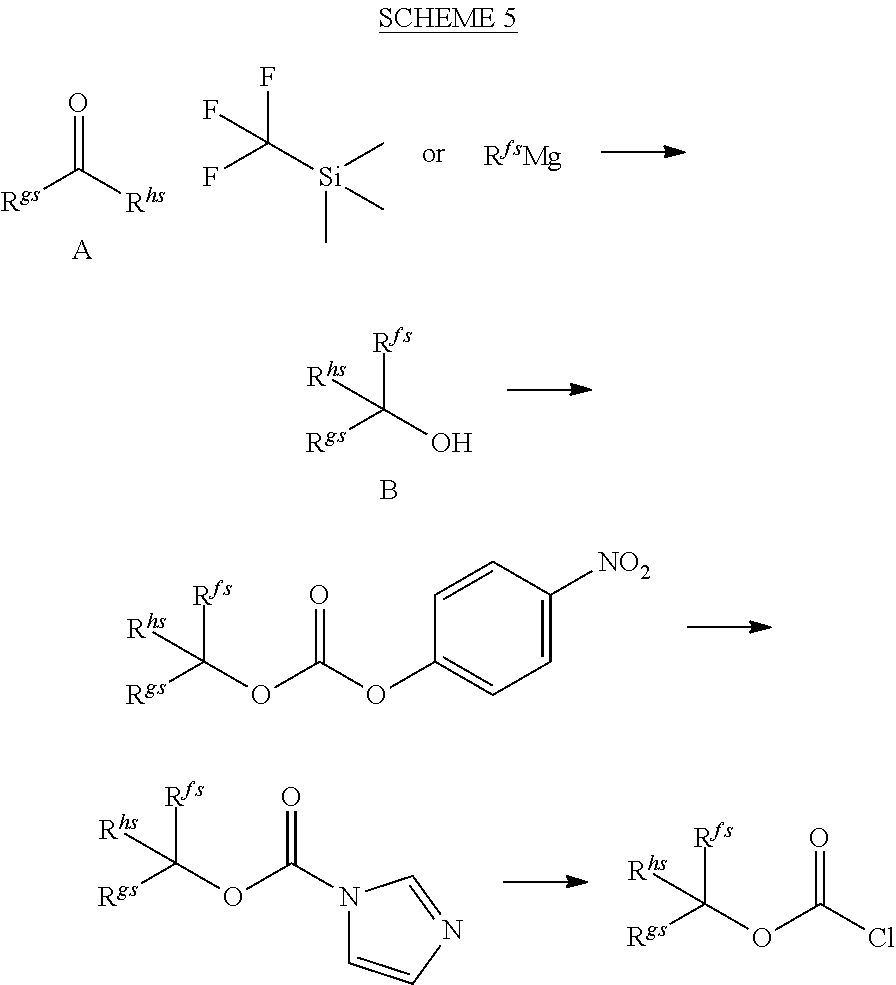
O=C([Rhs])[Rgs].[A].FC([Si](C)(C)C)(F)F.[Rfs]C(O)([Rgs])[Rhs].B.[Rfs]C(OC(OC1=CC=C([NO2])C=C1)=O)([Rgs])[Rhs].[Rfs]C(OC(N1C=CN=C1)=O)([Rgs])[Rhs].[Rfs]C(OC(Cl)=O)([Rgs])[Rhs]
